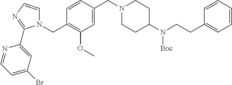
C1=CC(CN2CCC(N(CCC3=CC=CC=C3)[Boc])CC2)=CC(OC)=C1CN1C=CN=C1C1=CC(Br)=CC=N1
